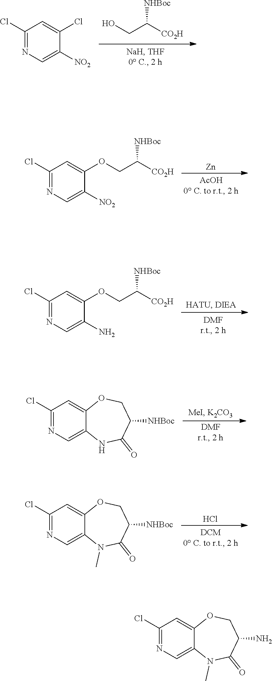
C1(Cl)=NC=C([NO2])C(Cl)=C1.OCC([CO2H])[NHBoc].C1(Cl)=NC=C(N)C(OCC([CO2H])[NHBoc])=C1.C1=C2C(=CN=C1Cl)NC(=O)C([NHBoc])CO2.C1=C2C(=CN=C1Cl)N(C)C(=O)C([NHBoc])CO2.Cl.C1=C2C(=CN=C1Cl)N(C)C(=O)C(N)CO2.C1(Cl)=NC=C([NO2])C(OCC([CO2H])[NHBoc])=C1.[Zn]
